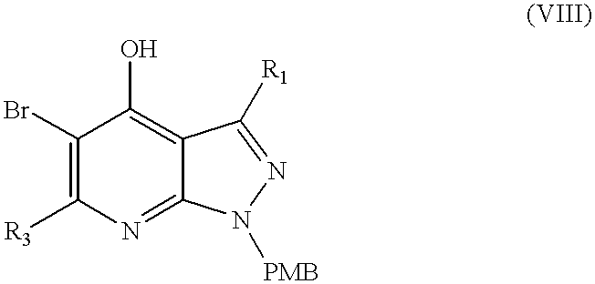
C1(Br)=C([R3])N=C2C(=C1O)C([R1])=NN2[PMB]
